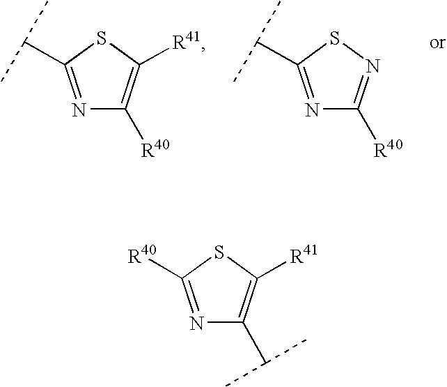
N1=C(C(C)C)SC([R41])=C1[R40].N1=C(C(C)C)SN=C1[R40].N1=C([R40])SC([R41])=C1C(C)C
